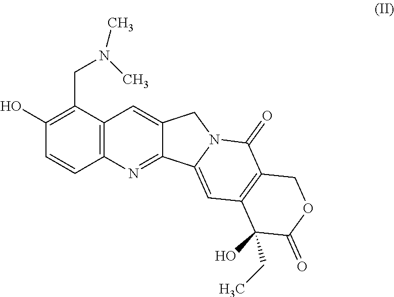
C1(O)=C(CN(C)C)C2=C(C=C1)N=C1C(=C2)CN2C1=CC1=C(C2=O)COC(=O)C1(CC)O
